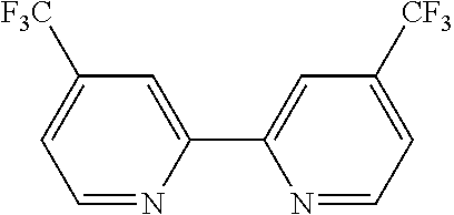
C1=NC(C2=CC([CF3])=CC=N2)=CC([F3C])=C1
